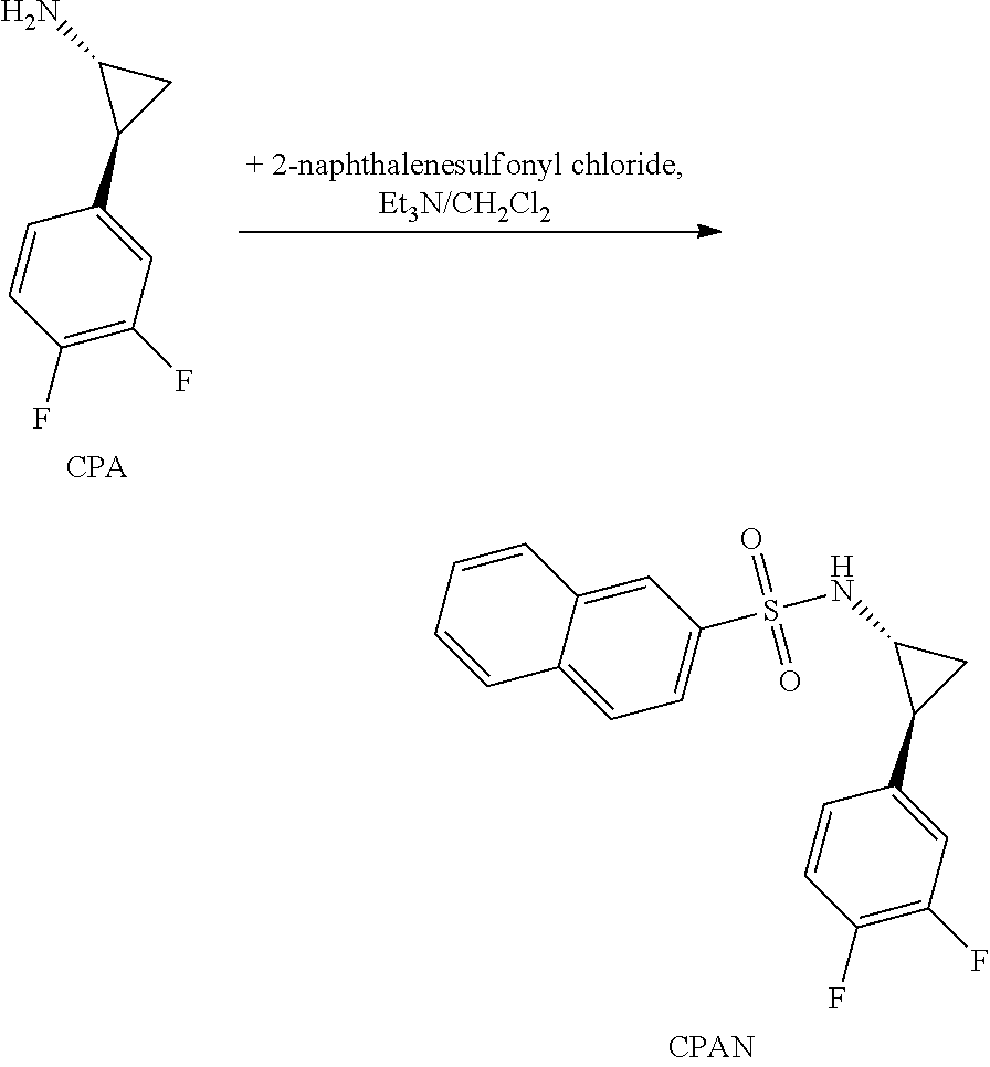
C1=C(C2CC2NS(C2=CC=C3C(=C2)C=CC=C3)(=O)=O)C=CC(F)=C1F.C1=C(C2CC2N)C=CC(F)=C1F
